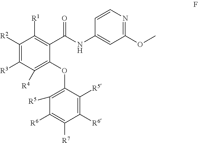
C1(NC(C2=C([R1])C([R2])=C([R3])C([R4])=C2OC2=C([R5])C([R6])=C([R7])C([R6])=C2[R5])=O)=CC(OC)=NC=C1
